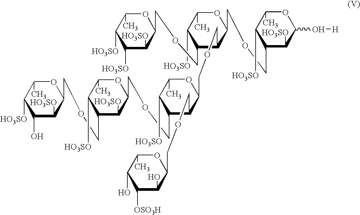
C1(O)C([HO3SO])C(COCC2C([HO3SO])C(COCC3C(COCC4C(O)C([OSO3H])C(O)C(C)O4)C(COCC4C(COCC5C([HO3SO])C([HO3SO])C([HO3SO])C(C)O5)C([HO3SO])C(C)OC4COCC4C([HO3SO])C(O[H])OC(C)C4[HO3SO])OC(C)C3[HO3SO])OC(C)C2[HO3SO])OC(C)C1[HO3SO]
